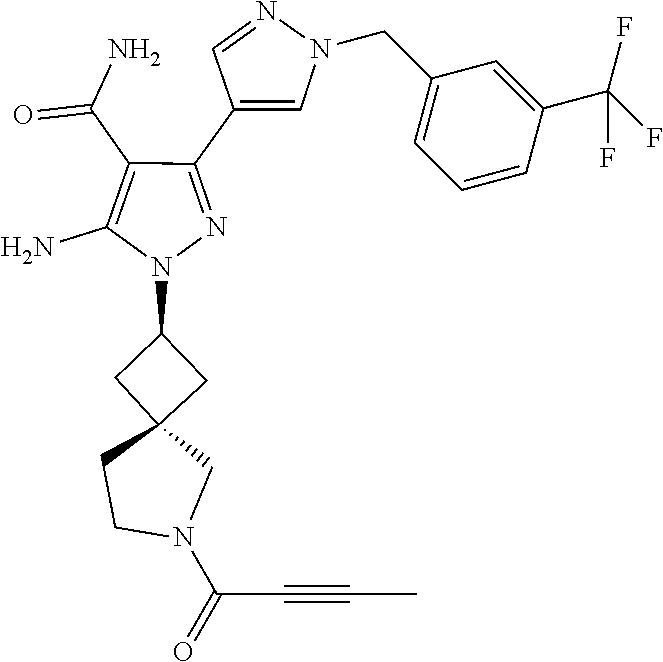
C(C#CC)(=O)N1CC2(CC(N3N=C(C4=CN(CC5=CC=CC(C(F)(F)F)=C5)N=C4)C(C(=O)N)=C3N)C2)CC1
